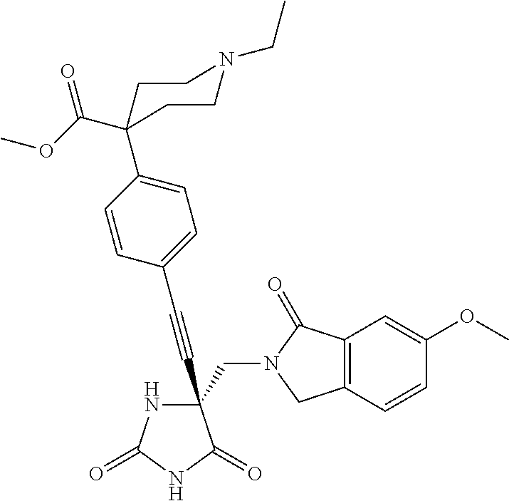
C(#CC1(CN2C(=O)C3=C(C2)C=CC(OC)=C3)NC(=O)NC1=O)C1=CC=C(C2(C(=O)OC)CCN(CC)CC2)C=C1
